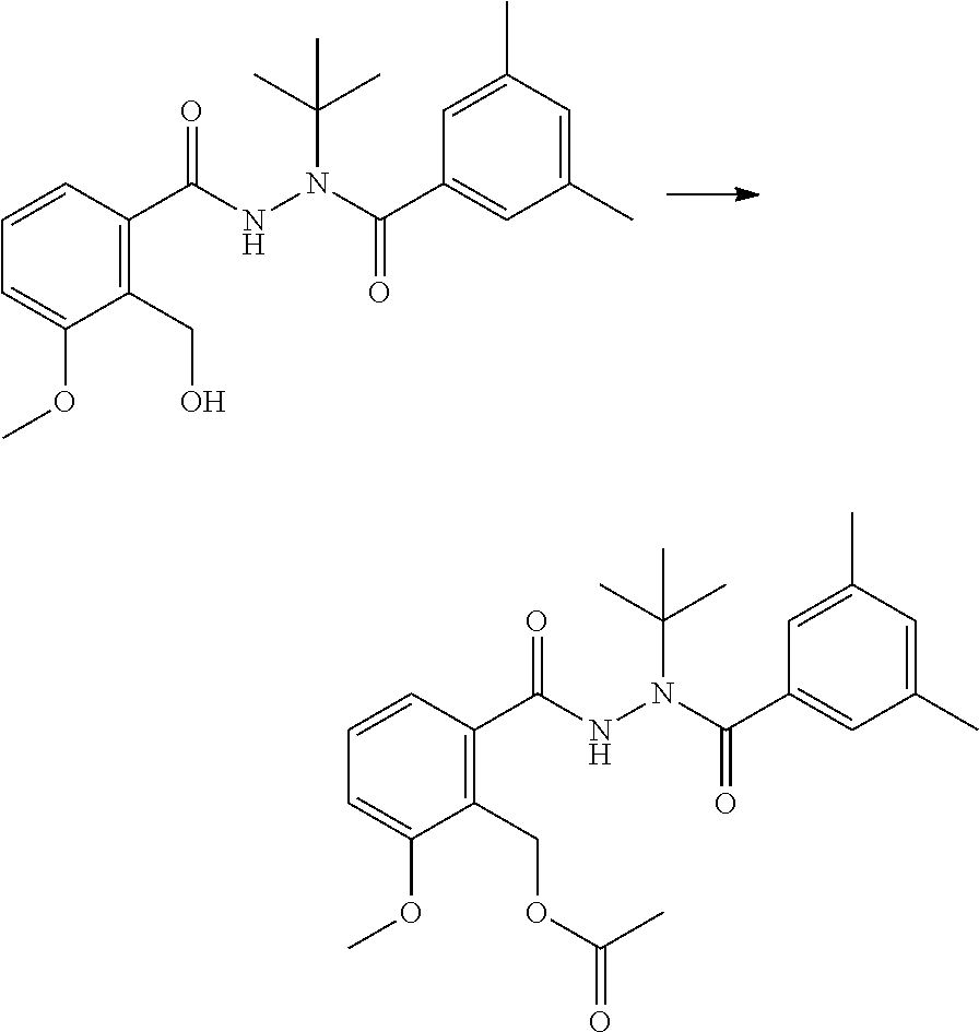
C1=C(C)C=C(C)C=C1C(N(NC(C1=C(CO)C(OC)=CC=C1)=O)C(C)(C)C)=O.C1=C(C)C=C(C)C=C1C(N(NC(C1=C(COC(=O)C)C(OC)=CC=C1)=O)C(C)(C)C)=O
